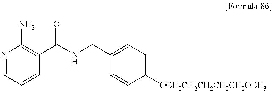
N1=CC=CC(C(NCC2=CC=C([OCH2CH2CH2CH2CH2OCH3])C=C2)=O)=C1N
